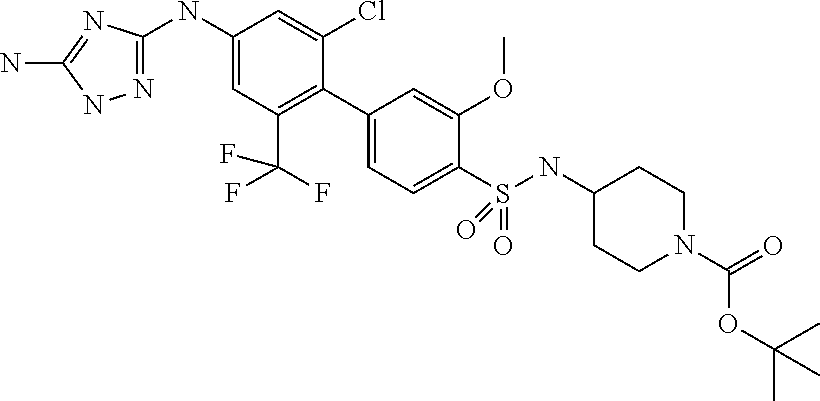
C1(C2=C(C(F)(F)F)C=C(NC3=NNC(N)=N3)C=C2Cl)=CC=C(S(NC2CCN(C(=O)OC(C)(C)C)CC2)(=O)=O)C(OC)=C1
